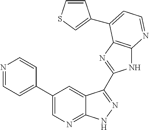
C1(C2=CC=NC=C2)=CN=C2C(=C1)C(C1=NC3=C(N1)N=CC=C3C1=CSC=C1)=NN2
